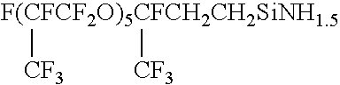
[F(CFCF2O)5CFCH2CH2SiNH1.5]([CF3])[CF3]
